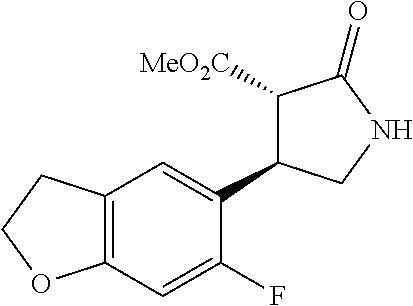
C12=C(C=C(F)C(C3C([MeO2C])C(=O)NC3)=C1)OCC2
